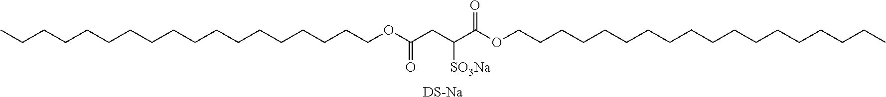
C(CCCCCCCCCCCCCCCCOC(CC(C(OCCCCCCCCCCCCCCCCCC)=O)[SO3Na])=O)C.[DS-Na]
